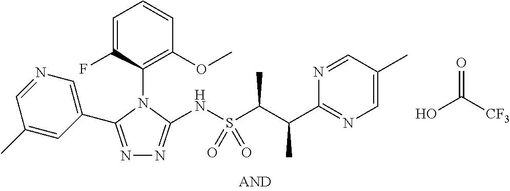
N1=C(C2=CN=CC(C)=C2)N(C2=C(OC)C=CC=C2F)C(NS(C(C(C2=NC=C(C)C=N2)C)C)(=O)=O)=N1.OC([CF3])=O
